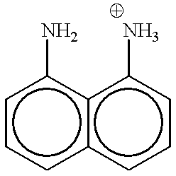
c1ccc2c(c1N)c(N)ccc2
